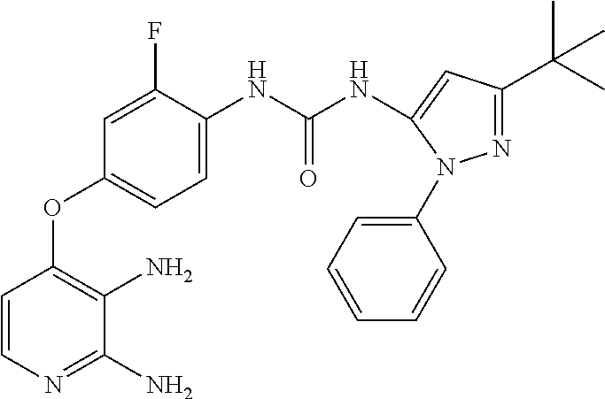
C1=CN=C(N)C(N)=C1OC1=CC=C(NC(NC2=CC(C(C)(C)C)=NN2C2=CC=CC=C2)=O)C(F)=C1
